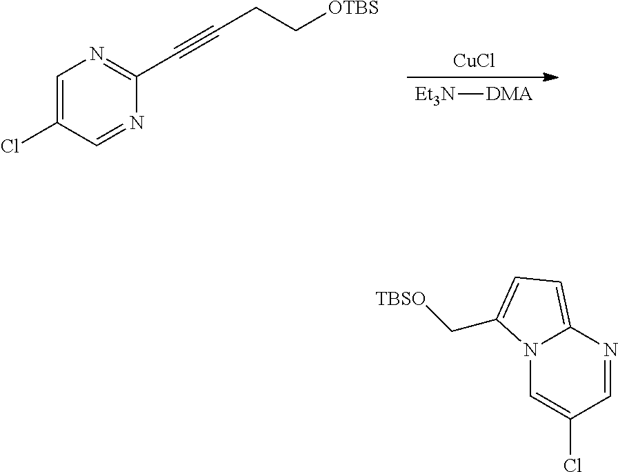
[Et3N][DMA].[CuCl].C1=C(Cl)C=NC(C#CCC[OTBS])=N1.C1=C(Cl)C=NC2=CC=C(C[TBSO])N12
